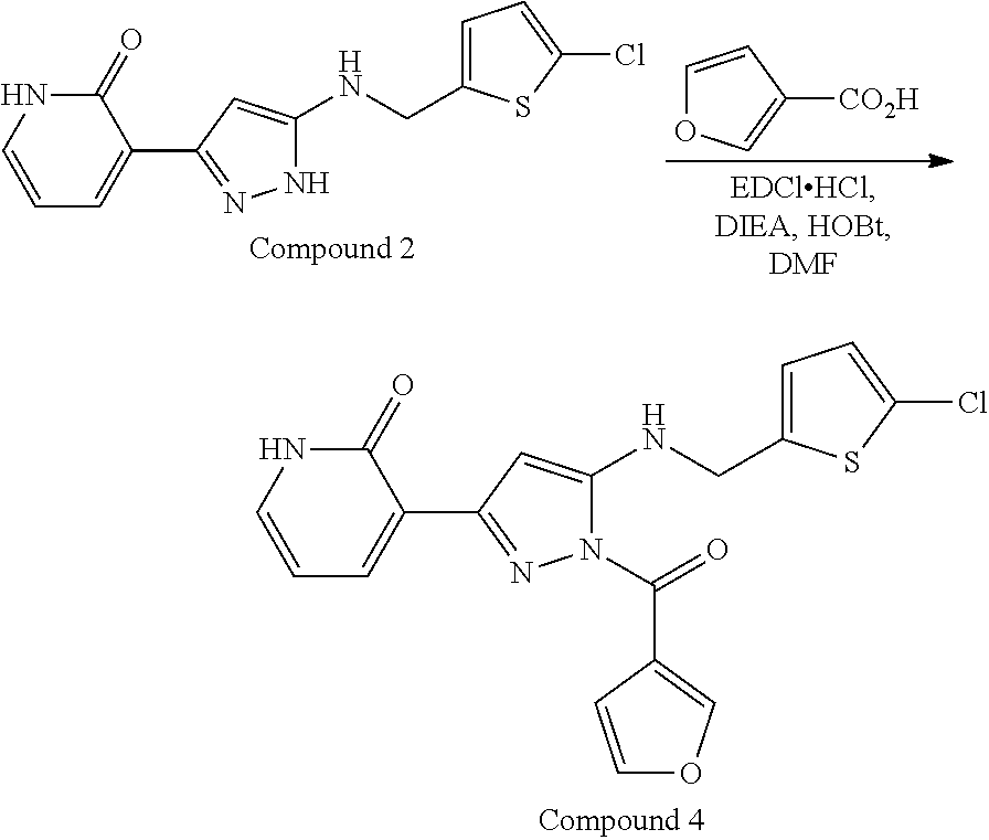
C1(=O)NC=CC=C1C1=NNC(NCC2=CC=C(Cl)S2)=C1.C1=CC([CO2H])=CO1.C1(=O)NC=CC=C1C1=NN(C(=O)C2=COC=C2)C(NCC2=CC=C(Cl)S2)=C1
